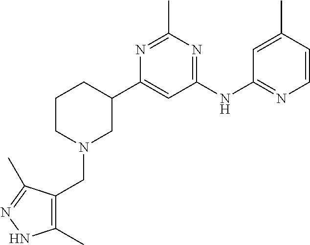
C1(C2CCCN(CC3=C(C)NN=C3C)C2)=CC(NC2=NC=CC(C)=C2)=NC(C)=N1
